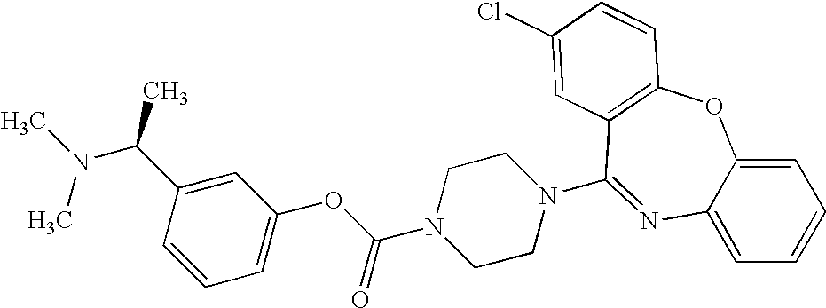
C1=C(C(N(C)C)C)C=CC=C1OC(N1CCN(C2=NC3=CC=CC=C3OC3=C2C=C(Cl)C=C3)CC1)=O
